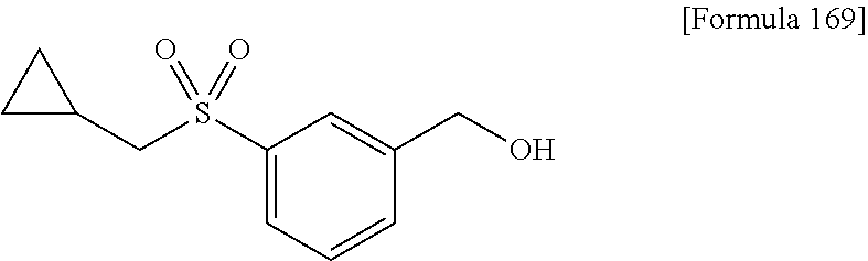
C1(S(CC2CC2)(=O)=O)=CC=CC(CO)=C1
